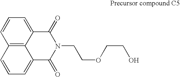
C12=C3C(=CC=C1)C(=O)N(CCOCCO)C(=O)C3=CC=C2
